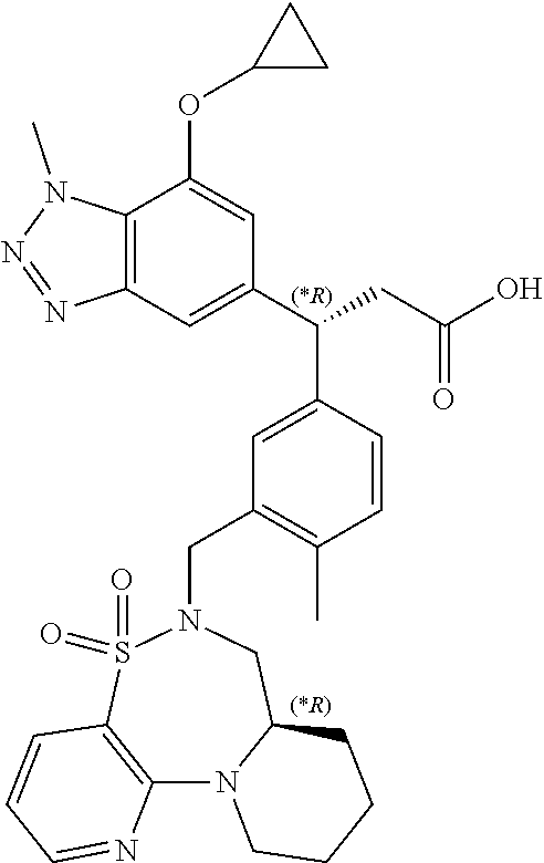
C12=C(N(C)N=N1)C(OC1CC1)=CC(C(CC(O)=O)C1=CC(CN3CC4N(C5=C(S3(=O)=O)C=CC=N5)CCCC4)=C(C)C=C1)=C2.[(*R)]
